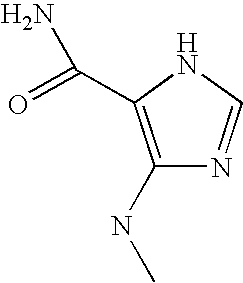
C1(NC)=C(C(=O)N)NC=N1
